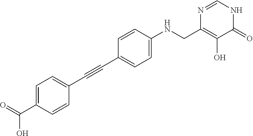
C1=C(C(=O)O)C=CC(C#CC2=CC=C(NCC3=C(O)C(=O)NC=N3)C=C2)=C1
